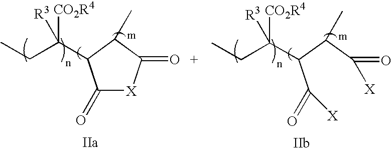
C1(=O)[X]C(=O)C(C)C1C(CC)([CO2R4])[R3].C(C(C(C(=O)[X])C)C(CC)([CO2R4])[R3])(=O)[X]
